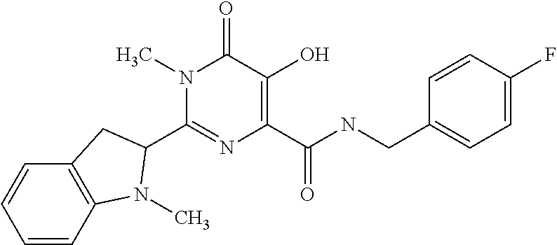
C1(C2N(C)C3=C(C=CC=C3)C2)=NC(C(NCC2=CC=C(F)C=C2)=O)=C(O)C(=O)N1C
